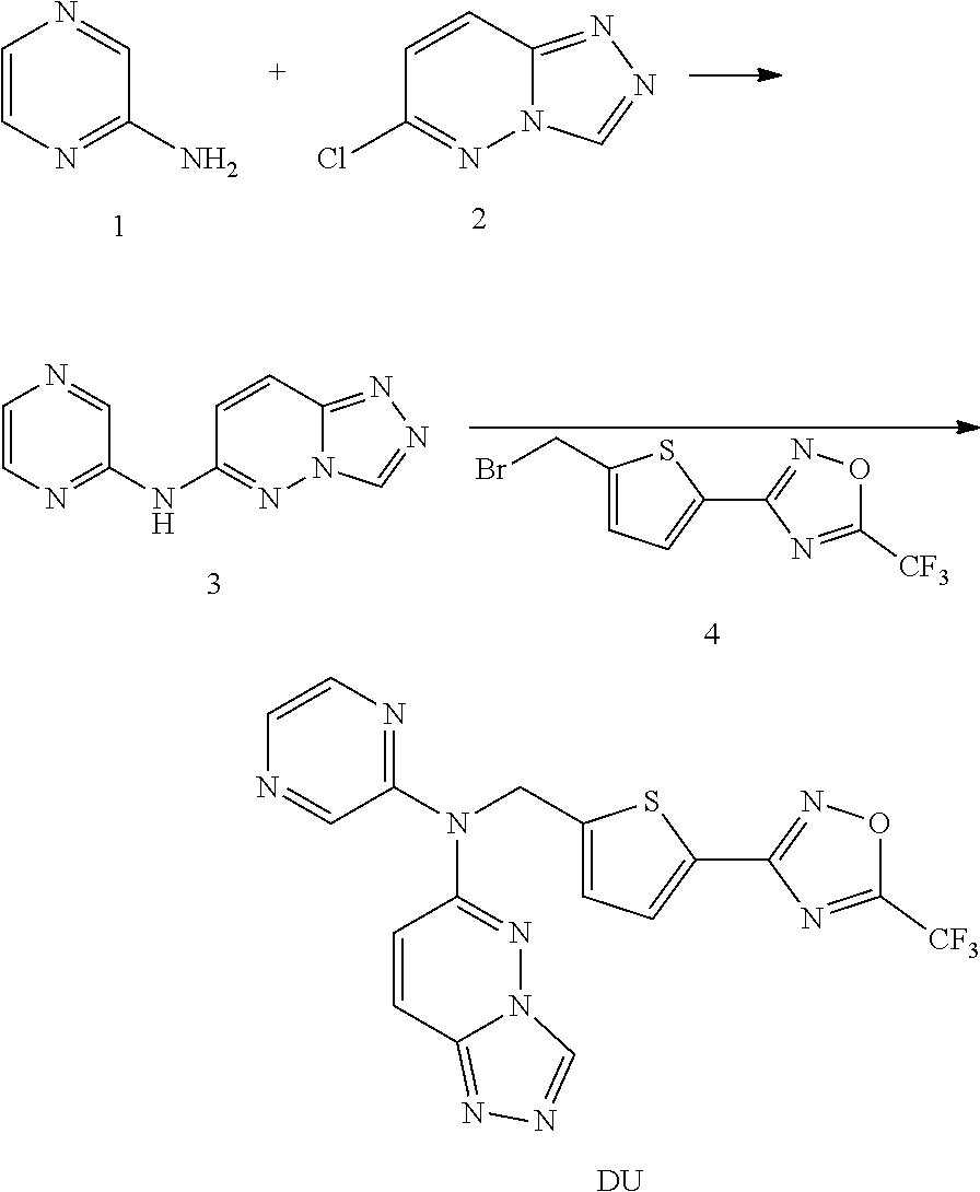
C1=CN=C(N)C=N1.C1=CC2=NN=CN2N=C1Cl.C1=CC2=NN=CN2N=C1NC1=NC=CN=C1.BrCC1=CC=C(C2=NOC([CF3])=N2)S1.C(C1=CC=C(C2=NOC([CF3])=N2)S1)N(C1=NC=CN=C1)C1=NN2C(=NN=C2)C=C1.[DU]
